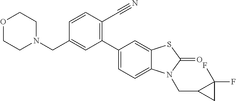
C1(C2=CC=C3C(=C2)SC(=O)N3CC2CC2(F)F)=C(C#N)C=CC(CN2CCOCC2)=C1
